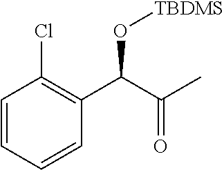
C1=CC=CC(C(C(C)=O)O[TBDMS])=C1Cl
